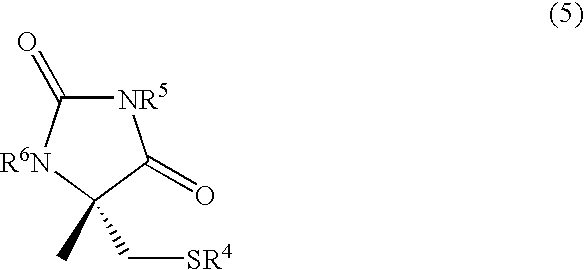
[NR5]1C(=O)[R6N]C(C[SR4])(C)C1=O
